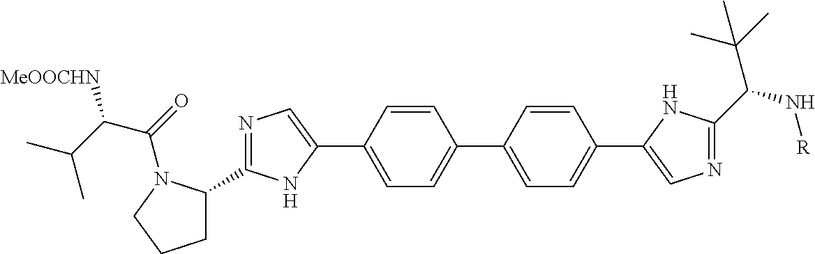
C1=C(C2=CN=C(C3CCCN3C(C([MeOOCHN])C(C)C)=O)N2)C=CC(C2=CC=C(C3=CN=C(C(C(C)(C)C)N[R])N3)C=C2)=C1
